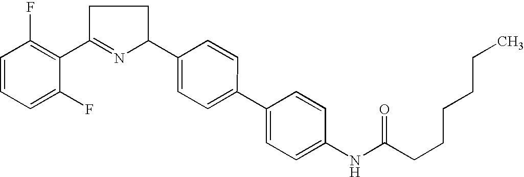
C1=CC=C(F)C(C2=NC(C3=CC=C(C4=CC=C(NC(=O)CCCCCC)C=C4)C=C3)CC2)=C1F
